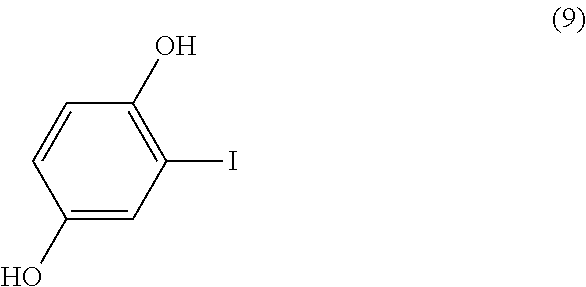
C1(O)=CC(I)=C(O)C=C1
